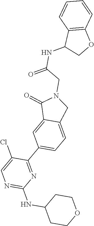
C1CC(NC2=NC=C(Cl)C(C3=CC=C4C(=C3)C(=O)N(CC(NC3COC5=C3C=CC=C5)=O)C4)=N2)CCO1
